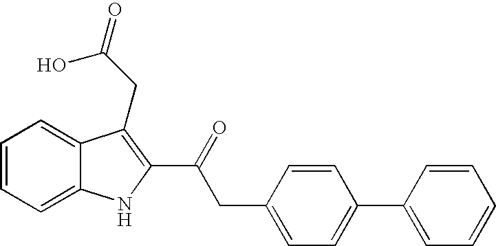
C1=CC=C2C(=C1)C(CC(=O)O)=C(C(=O)CC1=CC=C(C3=CC=CC=C3)C=C1)N2
